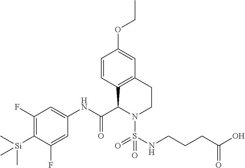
C1=CC2=C(C=C1OCC)CCN(S(NCCCC(O)=O)(=O)=O)C2C(NC1=CC(F)=C([Si](C)(C)C)C(F)=C1)=O
